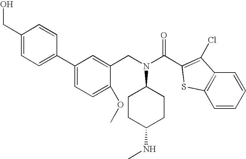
C1(CO)=CC=C(C2=CC=C(OC)C(CN(C3CCC(NC)CC3)C(C3=C(Cl)C4=C(S3)C=CC=C4)=O)=C2)C=C1
